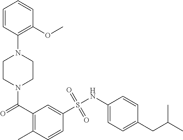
N1(C(C2=C(C)C=CC(S(NC3=CC=C(CC(C)C)C=C3)(=O)=O)=C2)=O)CCN(C2=C(OC)C=CC=C2)CC1
